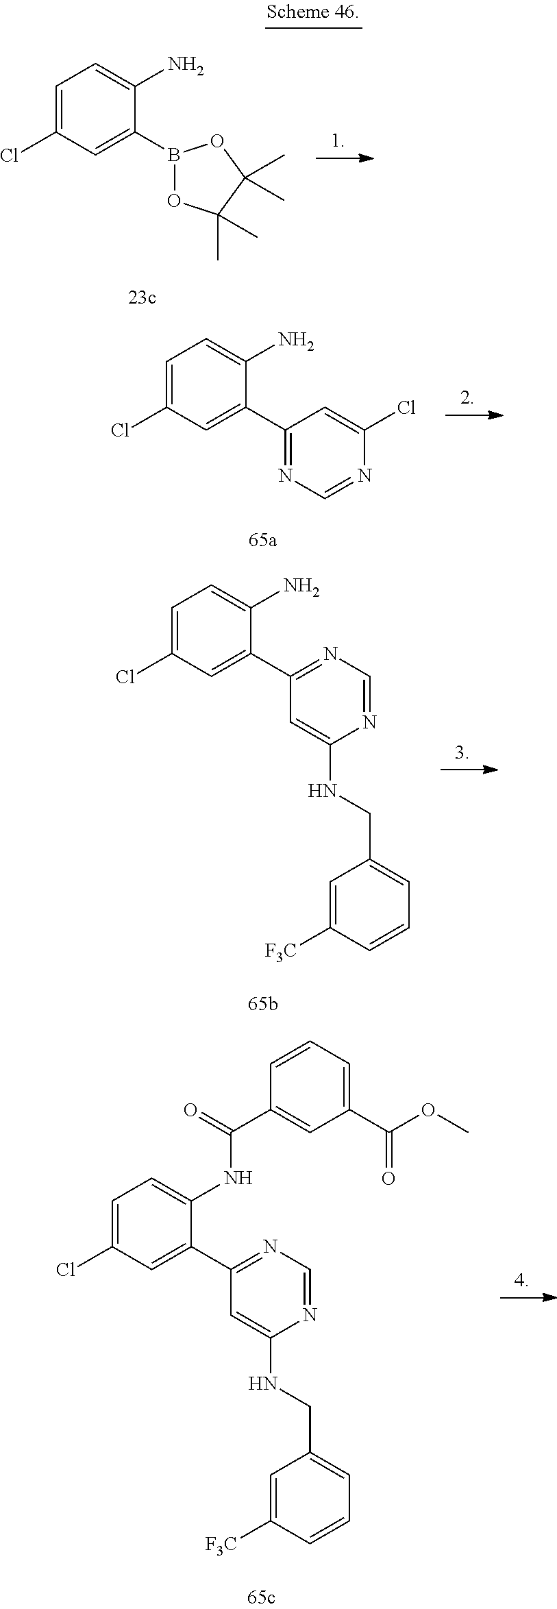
C1=C(Cl)C=C(B2OC(C)(C)C(C)(C)O2)C(N)=C1.C1=C(Cl)C=C(C2=NC=NC(Cl)=C2)C(N)=C1.C1=C(Cl)C=C(C2=NC=NC(NCC3=CC=CC([F3C])=C3)=C2)C(N)=C1.C1=C(Cl)C=C(C2=NC=NC(NCC3=CC=CC([F3C])=C3)=C2)C(NC(C2=CC(C(=O)OC)=CC=C2)=O)=C1
